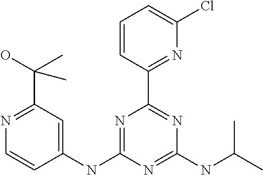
C1(NC2=CC(C(O)(C)C)=NC=C2)=NC(C2=NC(Cl)=CC=C2)=NC(NC(C)C)=N1
